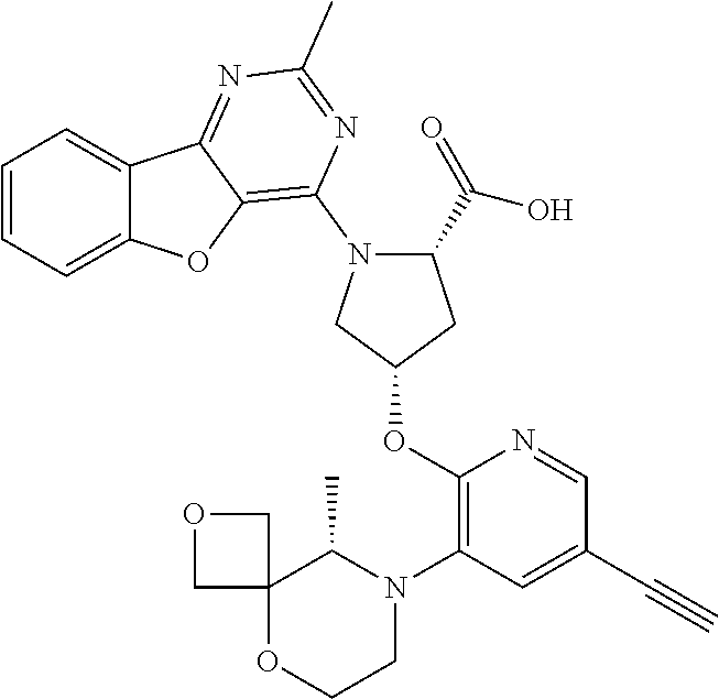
C1=CC=C2C(=C1)C1=NC(C)=NC(N3C(C(O)=O)CC(OC4=C(N5C(C)C6(OCC5)COC6)C=C(C#C)C=N4)C3)=C1O2
